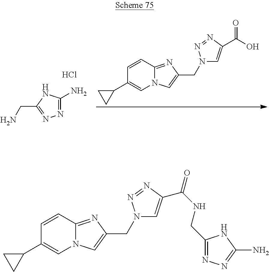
N12C(=NC(CN3C=C(C(=O)O)N=N3)=C1)C=CC(C1CC1)=C2.N1=C(N)NC(CN)=N1.Cl.N12C(=NC(CN3C=C(C(=O)NCC4=NN=C(N)N4)N=N3)=C1)C=CC(C1CC1)=C2
